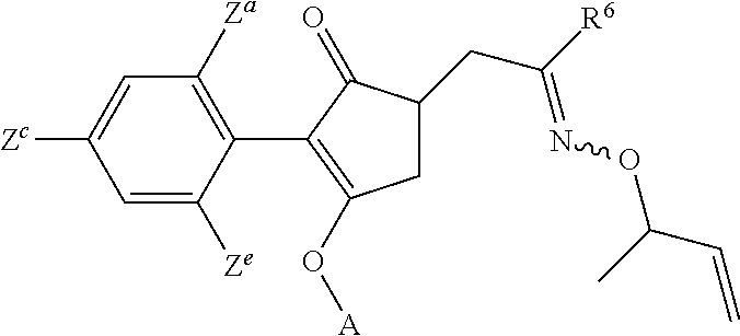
C1=C([Zc])C=C([Ze])C(C2=C(O[A])CC(CC([R6])=NOC(C=C)C)C2=O)=C1[Za]
